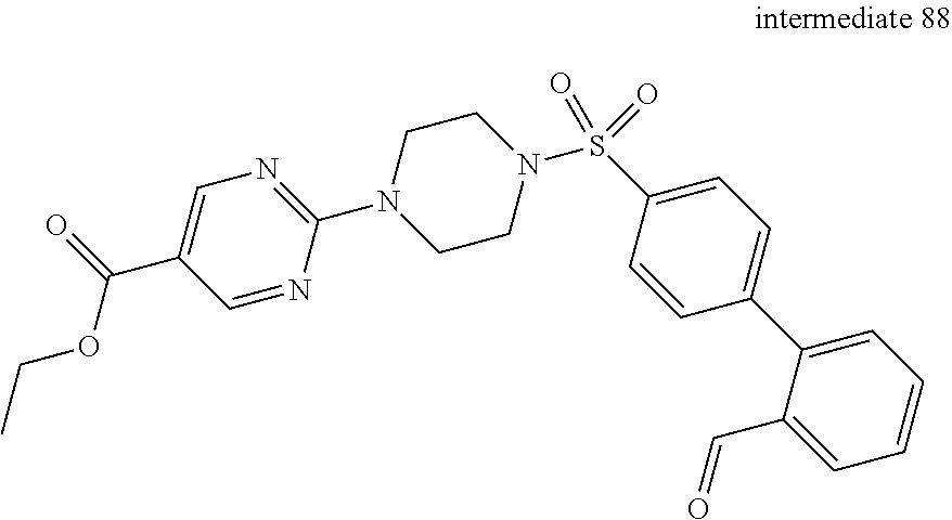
C(C1=CN=C(N2CCN(S(C3=CC=C(C4=CC=CC=C4C=O)C=C3)(=O)=O)CC2)N=C1)(=O)OCC
